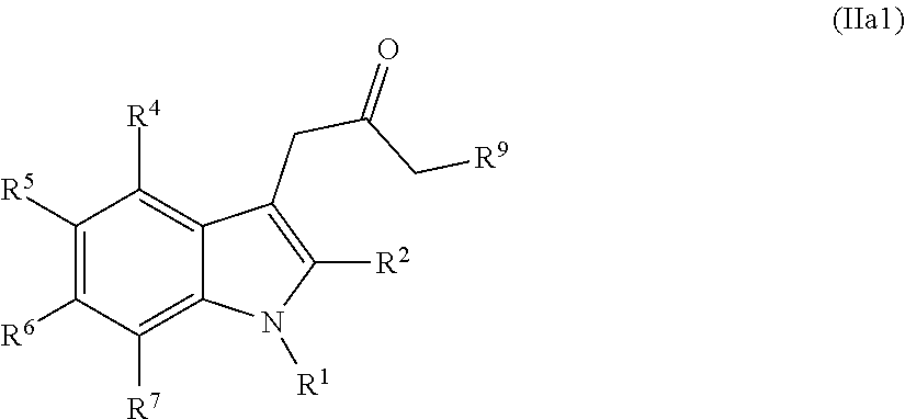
C1([R5])=C([R6])C([R7])=C2C(=C1[R4])C(CC(C[R9])=O)=C([R2])N2[R1]
